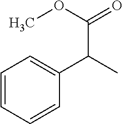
C1=C(C(C)C(OC)=O)C=CC=C1
